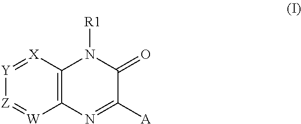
C12=C([X]=[Y][Z]=[W]1)N([R1])C(=O)C([A])=N2
